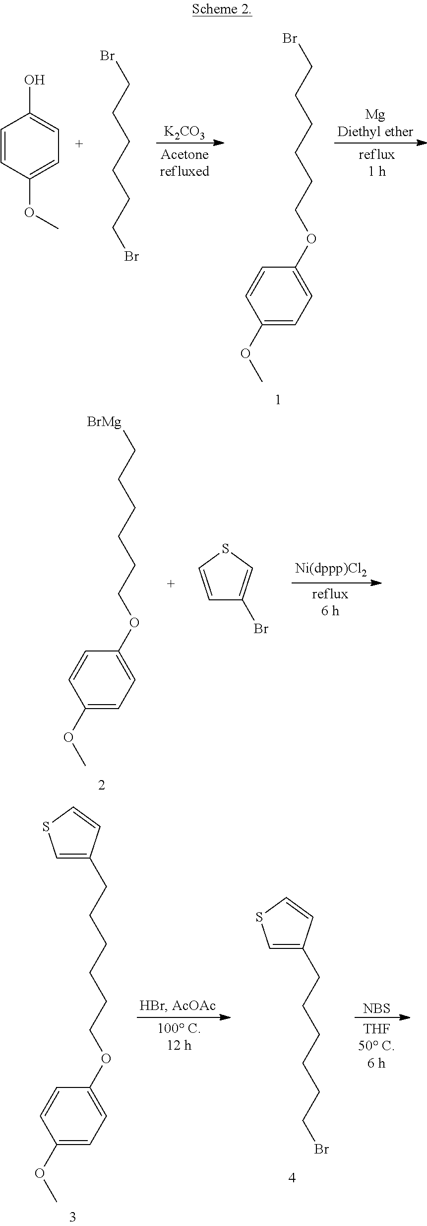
[K2CO3].[MgDiethyl ether].BrCCCCCCOC1=CC=C(OC)C=C1.C1=CC(OC)=CC=C1O.BrCCCCCCBr.[BrMg]CCCCCCOC1=CC=C(OC)C=C1.C1=CSC=C1Br.C1(CCCCCCBr)=CSC=C1.[NBS].C1(CCCCCCOC2=CC=C(OC)C=C2)=CSC=C1
